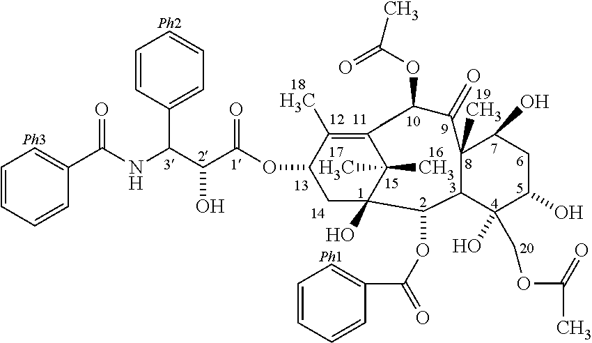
C1(C(NC(C(C(OC2CC3(O)C(C)(C)C(=C2C)C(OC(=O)C)(C)C(=O)C2(C)C(C3OC(=O)C3=CC=CC=C3)C(O)(COC(=O)C)C(O)CC2O)=O)O)C2=CC=CC=C2)=O)=CC=CC=C1
